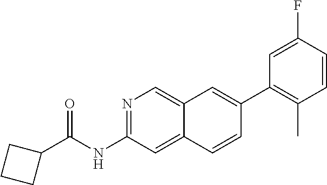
N1=C(NC(C2CCC2)=O)C=C2C(=C1)C=C(C1=C(C)C=CC(F)=C1)C=C2
